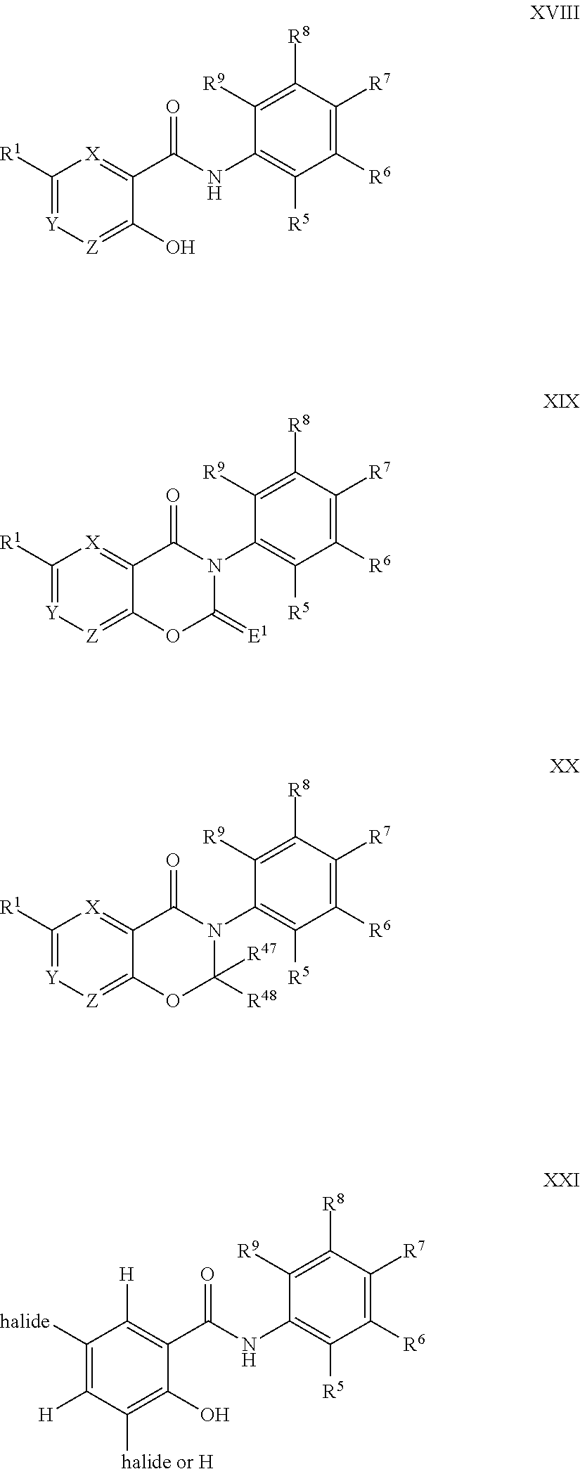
C1([halide])=C([H])C([halide or H])=C(O)C(C(NC2=C([R5])C([R6])=C([R7])C([R8])=C2[R9])=O)=C1[H].C1([R1])=[Y][Z]=C(O)C(C(NC2=C([R5])C([R6])=C([R7])C([R8])=C2[R9])=O)=[X]1.C1([R1])=[Y][Z]=C2C(=[X]1)C(=O)N(C1=C([R5])C([R6])=C([R7])C([R8])=C1[R9])C(=[E1])O2.C1([R1])=[Y][Z]=C2C(=[X]1)C(=O)N(C1=C([R5])C([R6])=C([R7])C([R8])=C1[R9])C([R47])([R48])O2
